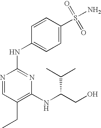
N1=CC(CC)=C(NC(CO)C(C)C)N=C1NC1=CC=C(S(=O)(=O)N)C=C1
